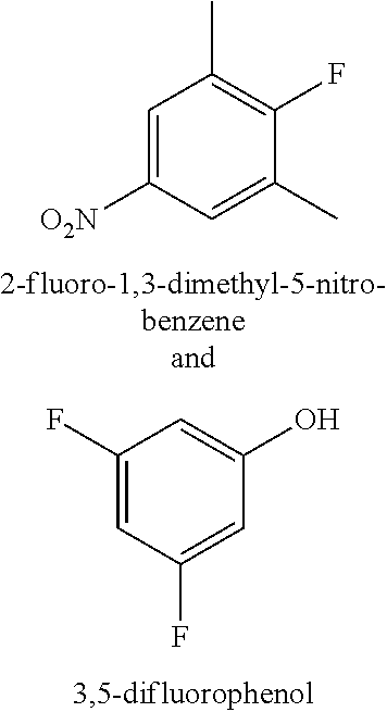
C1=C([O2N])C=C(C)C(F)=C1C.C1(F)=CC(F)=CC(O)=C1
